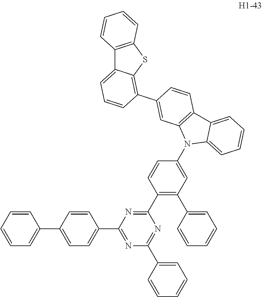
C12=C(SC3=C(C4=CC5=C(C=C4)C4=CC=CC=C4N5C4=CC(C5=CC=CC=C5)=C(C5=NC(C6=CC=C(C7=CC=CC=C7)C=C6)=NC(C6=CC=CC=C6)=N5)C=C4)C=CC=C13)C=CC=C2
